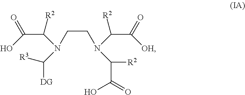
C(CN(C([R2])C(=O)[OH])C([R2])C(=O)O)N(C(C(=O)O)[R2])C([R3])[DG]
